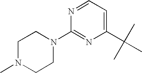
N1(C2=NC(C(C)(C)C)=CC=N2)CCN(C)CC1
